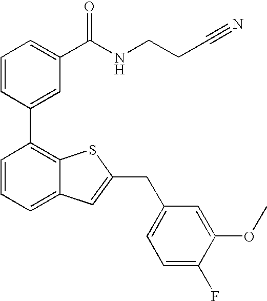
C1=CC(C2=C3C(=CC=C2)C=C(CC2=CC=C(F)C(OC)=C2)S3)=CC(C(NCCC#N)=O)=C1
